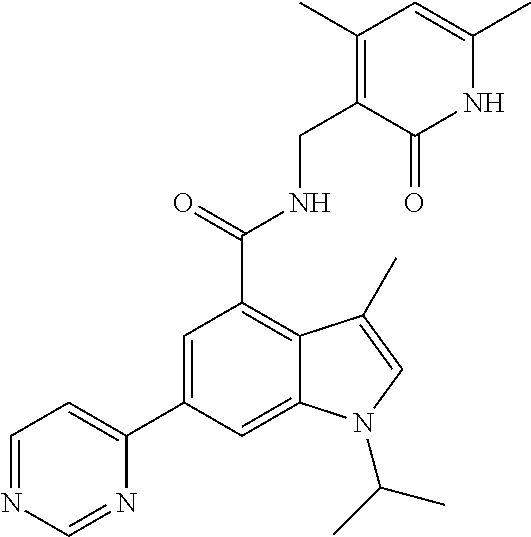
C1(C2=CC(C(NCC3=C(C)C=C(C)NC3=O)=O)=C3C(=C2)N(C(C)C)C=C3C)=CC=NC=N1
